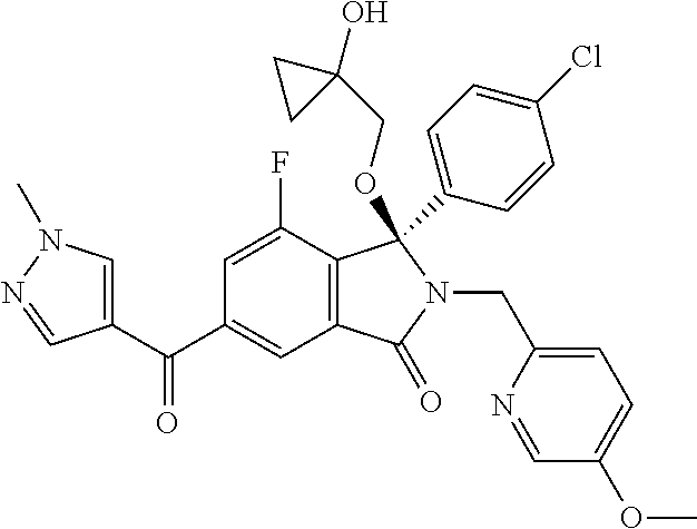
C1=C(F)C2=C(C=C1C(=O)C1=CN(C)N=C1)C(=O)N(CC1=CC=C(OC)C=N1)C2(C1=CC=C(Cl)C=C1)OCC1(O)CC1
